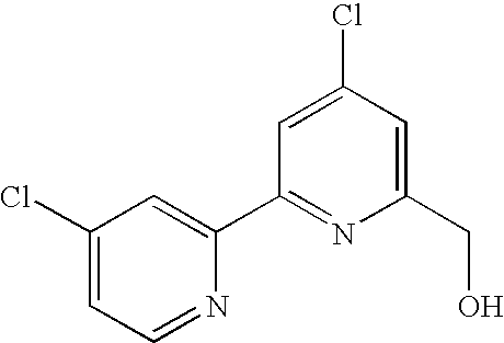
C1(Cl)=CC=NC(C2=NC(CO)=CC(Cl)=C2)=C1
